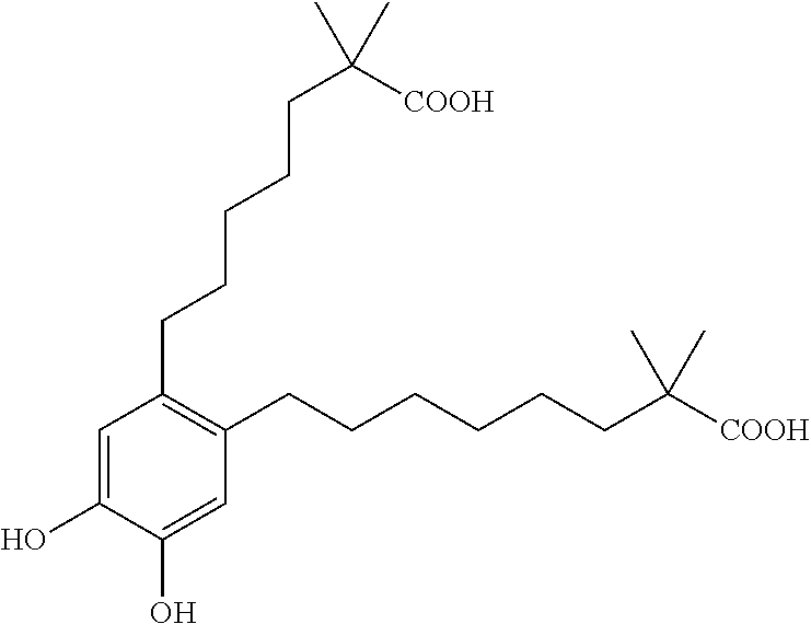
C1=C(O)C(O)=CC(CCCCCCC([COOH])(C)C)=C1CCCCCC([COOH])(C)C
